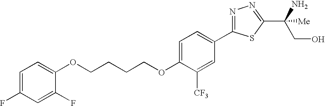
C(CCCOC1=CC=C(C2=NN=C(C(CO)([Me])N)S2)C=C1[CF3])OC1=CC=C(F)C=C1F
